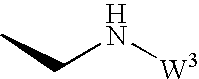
CCN[W3]
